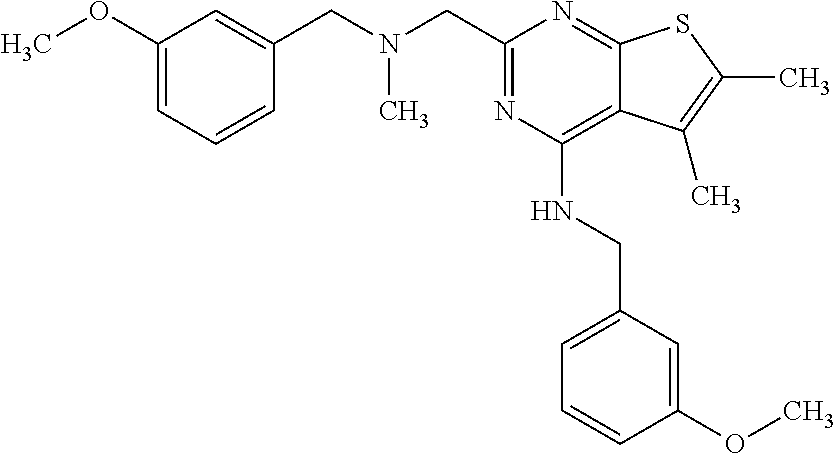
C1(OC)=CC=CC(CN(CC2=NC(NCC3=CC=CC(OC)=C3)=C3C(=N2)SC(C)=C3C)C)=C1
